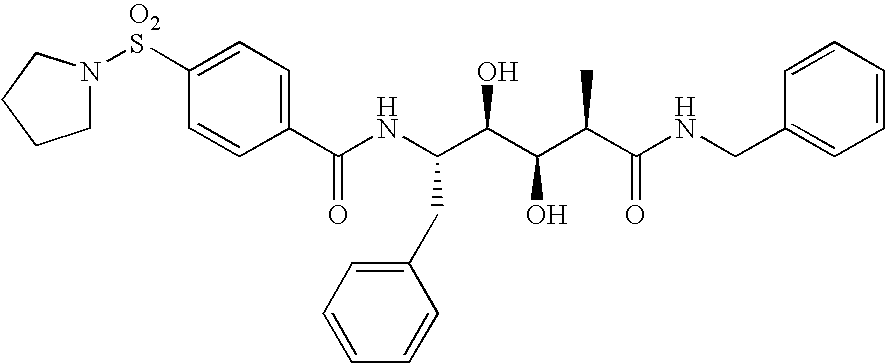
C1N([O2S]C2=CC=C(C(NC(C(C(C(C(NCC3=CC=CC=C3)=O)C)O)O)CC3=CC=CC=C3)=O)C=C2)CCC1
